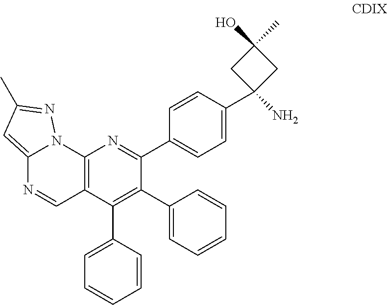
C12=CC(C)=NN1C1=C(C=N2)C(C2=CC=CC=C2)=C(C2=CC=CC=C2)C(C2=CC=C(C3(N)CC(C)(O)C3)C=C2)=N1
